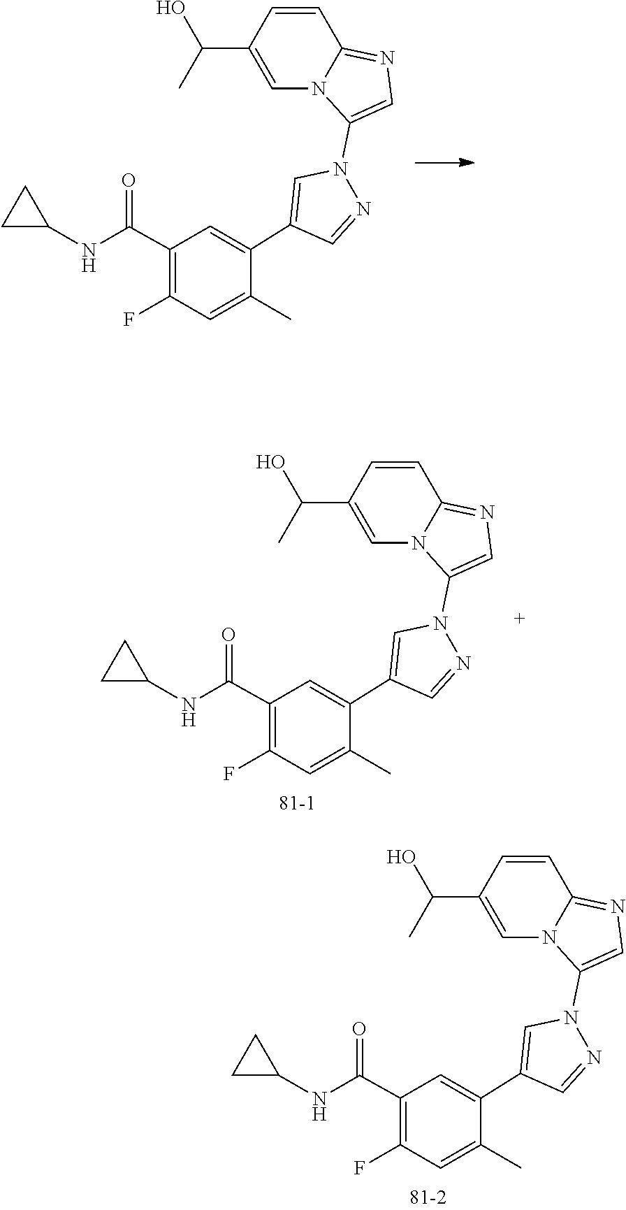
N1(C2=CN=C3N2C=C(C(C)O)C=C3)N=CC(C2=CC(C(NC3CC3)=O)=C(F)C=C2C)=C1.N1(C2=CN=C3N2C=C(C(C)O)C=C3)N=CC(C2=CC(C(NC3CC3)=O)=C(F)C=C2C)=C1.N1(C2=CN=C3N2C=C(C(C)O)C=C3)N=CC(C2=CC(C(NC3CC3)=O)=C(F)C=C2C)=C1
